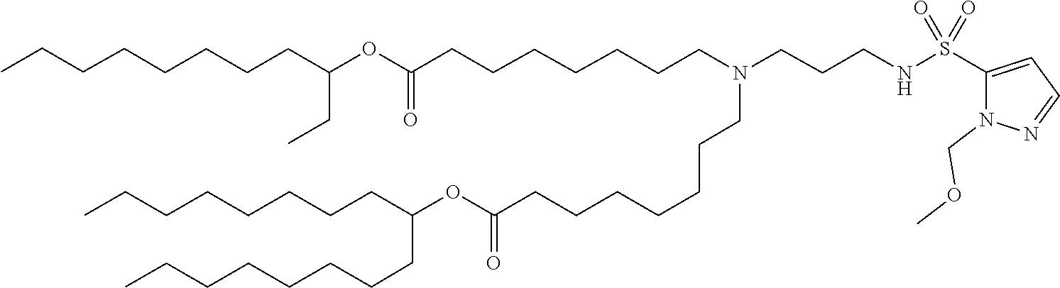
O(C(=O)CCCCCCCN(CCCCCCCC(OC(CCCCCCCC)CCCCCCCC)=O)CCCNS(C1=CC=NN1COC)(=O)=O)C(CCCCCCCC)CC
